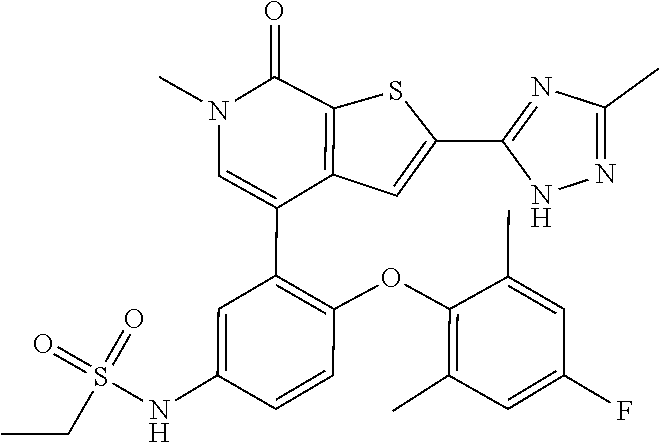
C1(C)=C(OC2=C(C3=CN(C)C(=O)C4=C3C=C(C3=NC(C)=NN3)S4)C=C(NS(CC)(=O)=O)C=C2)C(C)=CC(F)=C1
